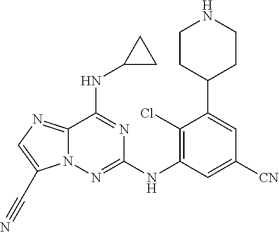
N1CCC(C2=CC([CN])=CC(NC3=NN4C(=NC=C4C#N)C(NC4CC4)=N3)=C2Cl)CC1
